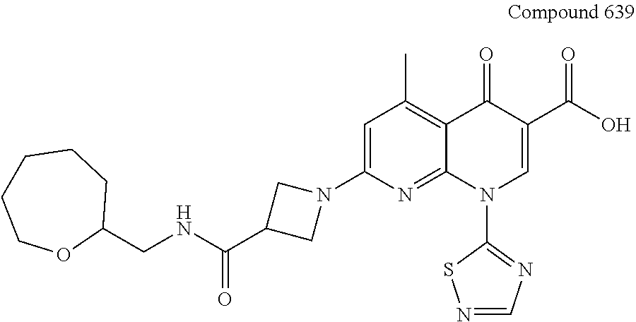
C1=C(N2CC(C(NCC3CCCCCO3)=O)C2)N=C2C(=C1C)C(=O)C(C(O)=O)=CN2C1=NC=NS1
